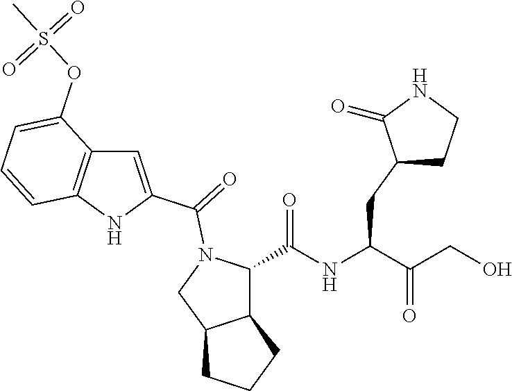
C(NC(C(CO)=O)CC1CCNC1=O)(=O)C1C2C(CN1C(=O)C1=CC3=C(N1)C=CC=C3OS(C)(=O)=O)CCC2
